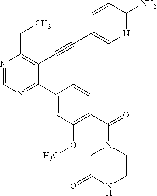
N1=CN=C(C2=CC(OC)=C(C(=O)N3CCNC(=O)C3)C=C2)C(C#CC2=CN=C(N)C=C2)=C1CC
